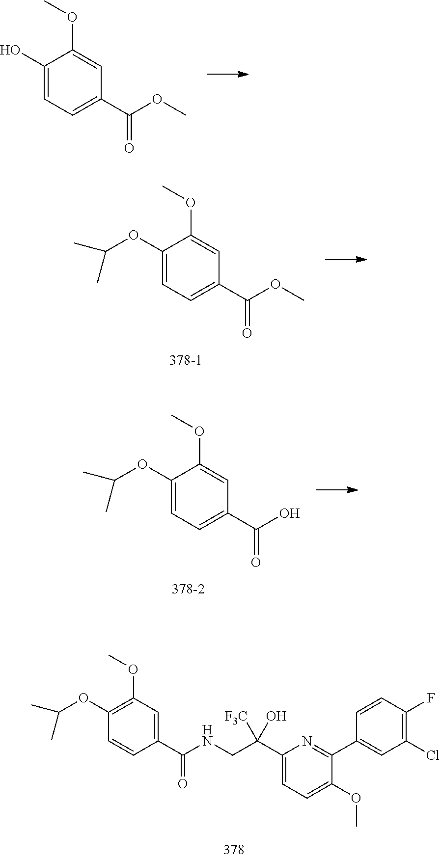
C1(O)=CC=C(C(OC)=O)C=C1OC.C1(OC(C)C)=CC=C(C(OC)=O)C=C1OC.C1(OC(C)C)=CC=C(C(O)=O)C=C1OC.C1(OC(C)C)=C(OC)C=C(C(NCC(C2=CC=C(OC)C(C3=CC(Cl)=C(F)C=C3)=N2)([F3C])O)=O)C=C1
